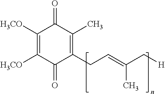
C1(=O)C([H3CO])=C([H3CO])C(=O)C(CC=C(C[H])C)=C1C
